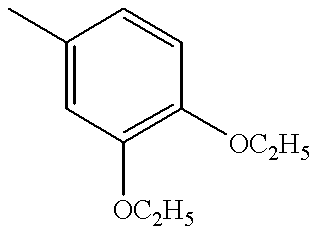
C1(C)=CC([OC2H5])=C([OC2H5])C=C1
